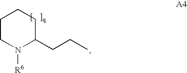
C1N([R6])C(CCC)CCC1
